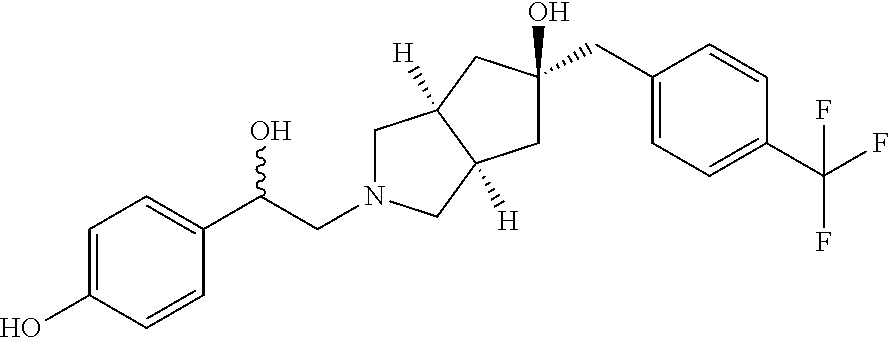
C(C(C1=CC=C(O)C=C1)O)N1CC2([H])C([H])(C1)CC(CC1=CC=C(C(F)(F)F)C=C1)(O)C2
